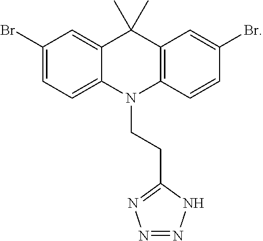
C1(Br)=CC=C2C(=C1)C(C)(C)C1=C(N2CCC2=NN=NN2)C=CC(Br)=C1
